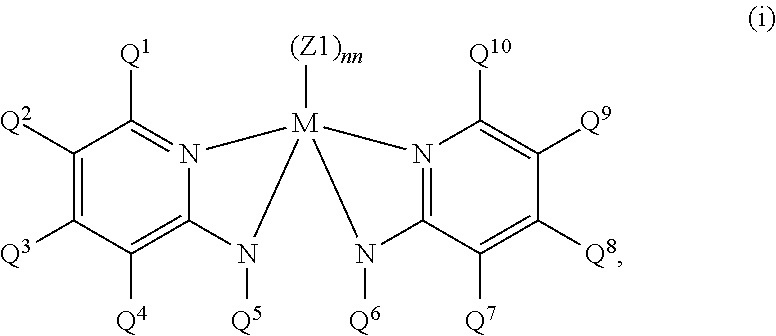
C1([Q2])=C([Q3])C([Q4])=C2N(=C1[Q1])[M]1([(Z1)nn])(N2[Q5])N2=C(C([Q7])=C([Q8])C([Q9])=C2[Q10])N1[Q6]
